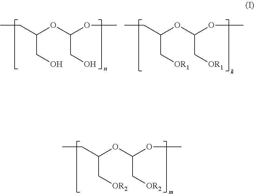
CCC(C[OR2])OC(C[OR2])OC.CCC(CO)OC(CO)OC.CCC(C[OR1])OC(C[OR1])OC
